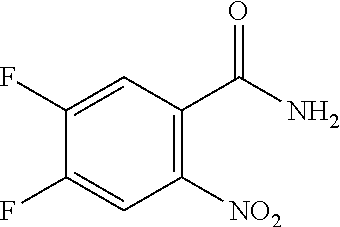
C1([NO2])=C(C(N)=O)C=C(F)C(F)=C1
